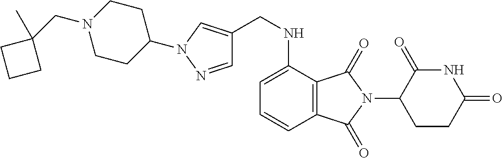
C(N1CCC(N2C=C(CNC3=CC=CC4=C3C(=O)N(C3CCC(=O)NC3=O)C4=O)C=N2)CC1)C1(C)CCC1
